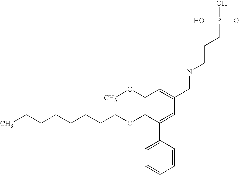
C(CCCCCCOC1=C(OC)C=C(CNCCCP(O)(O)=O)C=C1C1=CC=CC=C1)C
